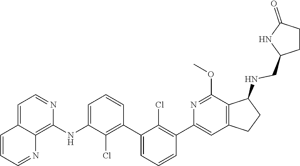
COC1=NC(C2=C(Cl)C(C3=C(Cl)C(NC4=C5C(=CC=N4)C=CC=N5)=CC=C3)=CC=C2)=CC2=C1C(NCC1NC(=O)CC1)CC2
